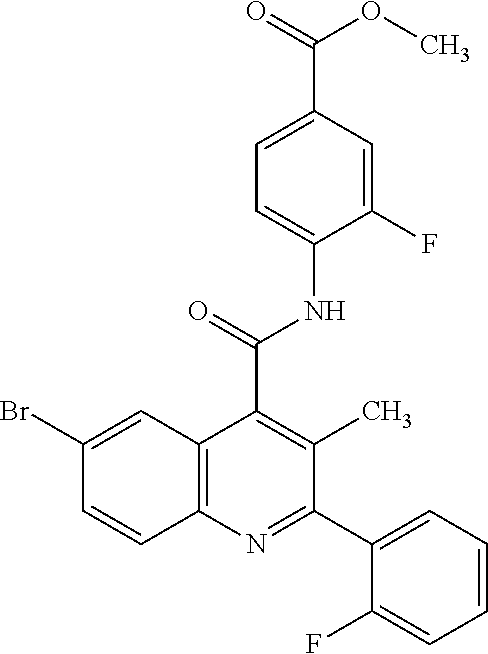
C1=CC=C(C2=NC3=C(C(C(NC4=CC=C(C(OC)=O)C=C4F)=O)=C2C)C=C(Br)C=C3)C(F)=C1
